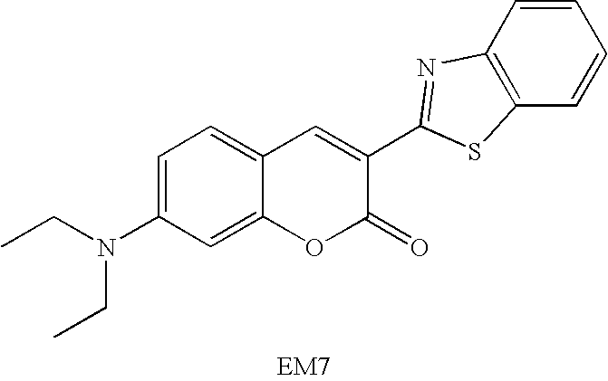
C1=C(N(CC)CC)C=C2C(=C1)C=C(C1=NC3=C(C=CC=C3)S1)C(=O)O2
